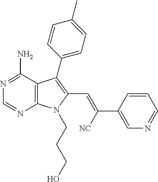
C12=C(C(N)=NC=N1)C(C1=CC=C(C)C=C1)=C(C=C([NC])C1=CN=CC=C1)N2CCCO
